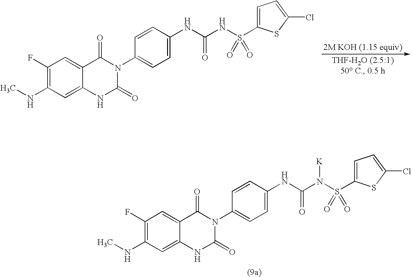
C1(F)=C(NC)C=C2C(=C1)C(=O)N(C1=CC=C(NC(NS(C3=CC=C(Cl)S3)(=O)=O)=O)C=C1)C(=O)N2.C1(F)=C(NC)C=C2C(=C1)C(=O)N(C1=CC=C(NC(N(S(C3=CC=C(Cl)S3)(=O)=O)[K])=O)C=C1)C(=O)N2
